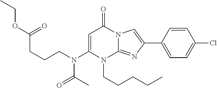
C(CN(C1=CC(=O)N2C(=NC(C3=CC=C(Cl)C=C3)=C2)N1CCCCC)C(=O)C)CC(=O)OCC
